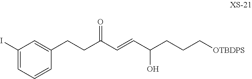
C1(I)=CC=CC(CCC(C=CC(CCC[OTBDPS])O)=O)=C1
